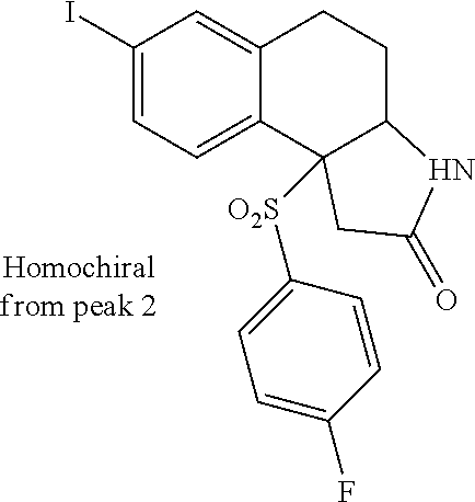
C1(I)=CC=C2C(=C1)CCC1C2([O2S]C2=CC=C(F)C=C2)CC(=O)N1
